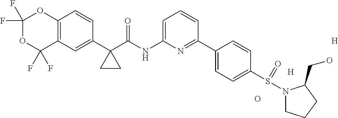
C1(F)(F)OC(F)(F)C2=C(O1)C=CC(C1(C(NC3=CC=CC(C4=CC=C(S(=O)N5CCCC5CO)C=C4)=N3)=O)CC1)=C2.[H].[H].O
